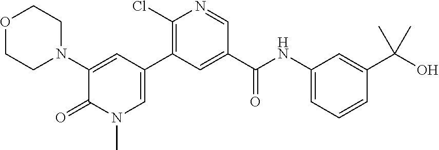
O1CCN(C2=CC(C3=C(Cl)N=CC(C(NC4=CC=CC(C(O)(C)C)=C4)=O)=C3)=CN(C)C2=O)CC1
